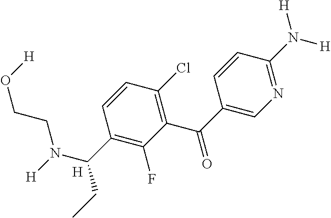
N1=C(N([H])[H])C=CC(C(=O)C2=C(Cl)C=CC(C(N([H])CCO[H])CC)=C2F)=C1.[H]
